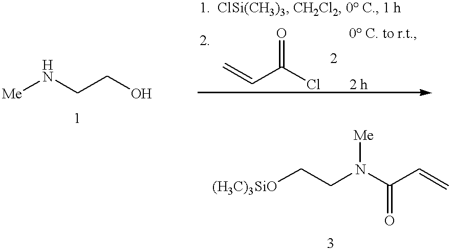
[Me]NCCO.C=CC(Cl)=O.[2 h].[0 C. to r.t.].[(H3C)3SiO]CCN(C(C=C)=O)[Me]
